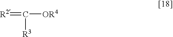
[R2]=C([OR4])[R3]
